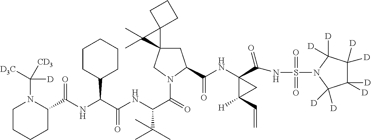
C1N(C([D3C])([D])[CD3])C(C(NC(C(NC(C(=O)N2CC3(CC2C(NC2(C(=O)NS(=O)(=O)N4C([D])([D])C([D])([D])C([D])([D])C4([D])[D])C(C=C)([H])C2)=O)C2(C3(C)C)CCC2)C(C)(C)C)=O)C2CCCCC2)=O)CCC1
